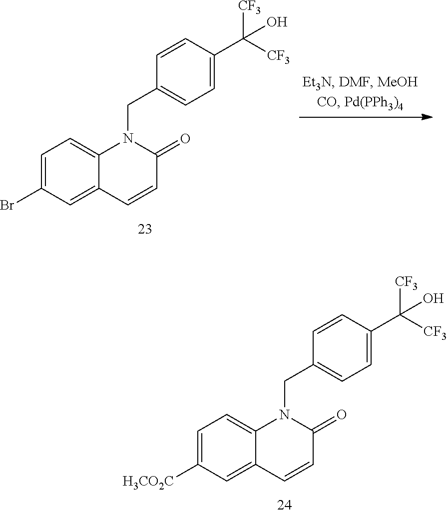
C1=C(Br)C=C2C(=C1)N(CC1=CC=C(C([CF3])([CF3])O)C=C1)C(=O)C=C2.C1=C([H3CO2C])C=C2C(=C1)N(CC1=CC=C(C([CF3])([CF3])O)C=C1)C(=O)C=C2
